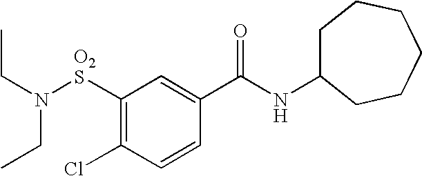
N(CC)(CC)[SO2]C1=C(Cl)C=CC(C(=O)NC2CCCCCC2)=C1
